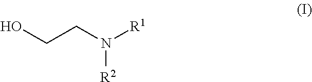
OCCN([R1])[R2]
